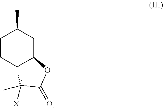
C1CC2C(CC1C)OC(=O)C2([X])C
